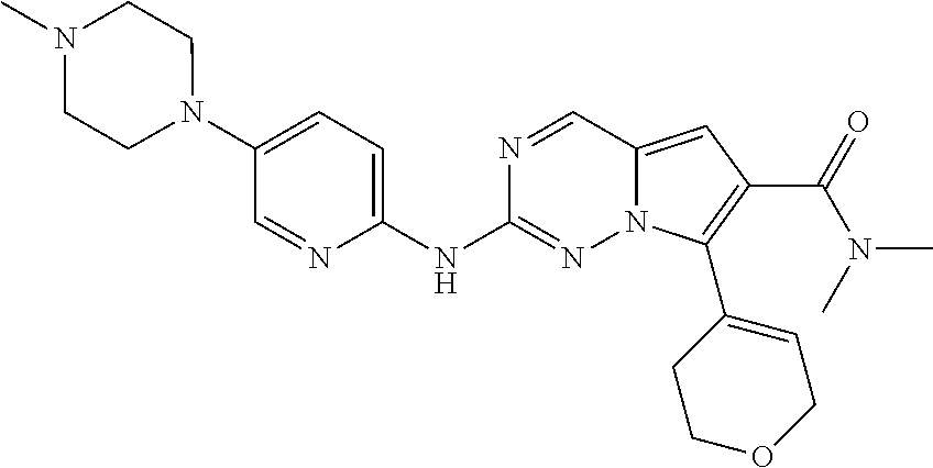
N1(C2=CC=C(NC3=NN4C(=CC(C(N(C)C)=O)=C4C4=CCOCC4)C=N3)N=C2)CCN(C)CC1
